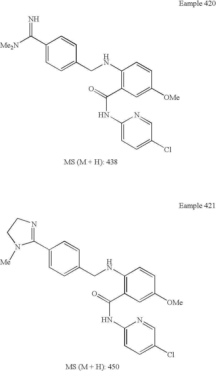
N=C(C1=CC=C(CNC2=C(C(=O)NC3=CC=C(Cl)C=N3)C=C([OMe])C=C2)C=C1)[Me2N].C1(C2=NCCN2[Me])=CC=C(CNC2=C(C(=O)NC3=CC=C(Cl)C=N3)C=C([OMe])C=C2)C=C1
